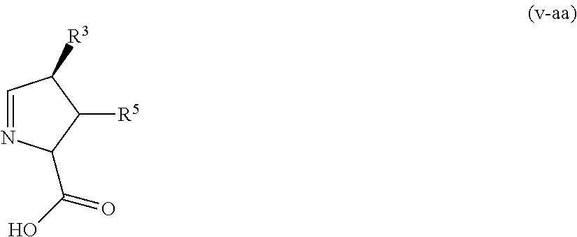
C1=NC(C(O)=O)C([R5])C1[R3]
